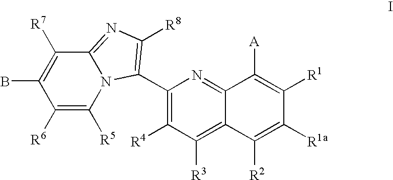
C1([R6])=C([R5])N2C(=NC([R8])=C2C2=C([R4])C([R3])=C3C(=N2)C([A])=C([R1])C([R1a])=C3[R2])C([R7])=C1B
